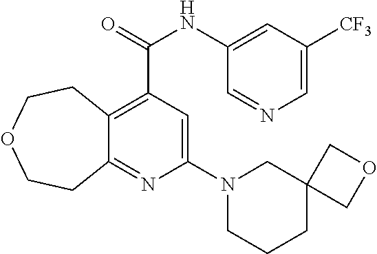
C12=C(C(NC3=CC([CF3])=CN=C3)=O)C=C(N3CCCC4(C3)COC4)N=C1CCOCC2
